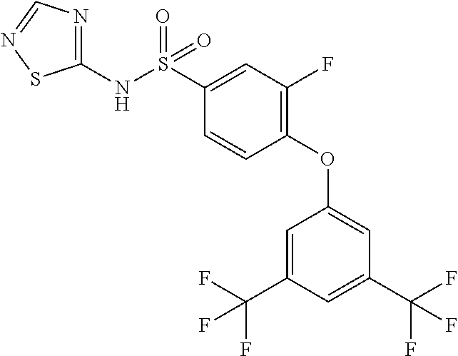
S(C1=CC(F)=C(OC2=CC(C(F)(F)F)=CC(C(F)(F)F)=C2)C=C1)(NC1=NC=NS1)(=O)=O
